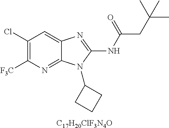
C1(Cl)=C([F3C])N=C2C(=C1)N=C(NC(CC(C)(C)C)=O)N2C1CCC1.[C17H20ClF3N4O]
